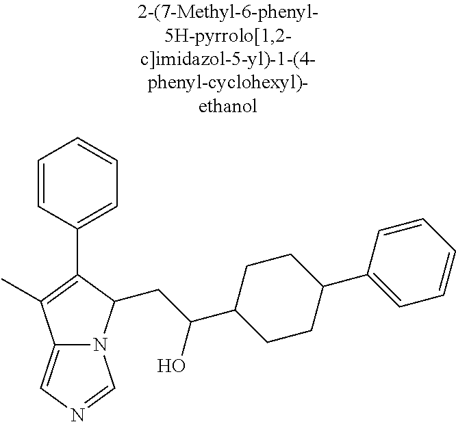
C12=CN=CN1C(CC(C1CCC(C3=CC=CC=C3)CC1)O)C(C1=CC=CC=C1)=C2C
